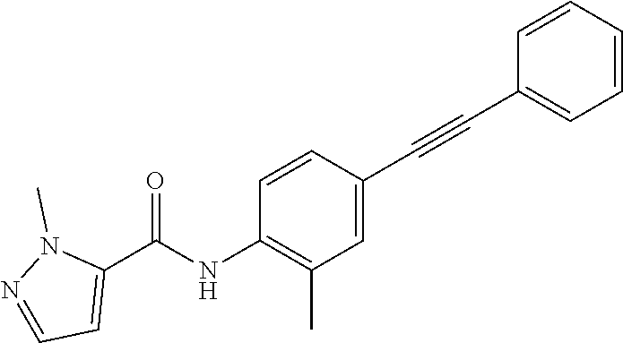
C1=CC(C#CC2=CC=CC=C2)=CC(C)=C1NC(C1=CC=NN1C)=O
